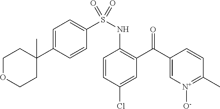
C1=C(C2(C)CCOCC2)C=CC(S(NC2=C(C(C3=C[N+]([O-])=C(C)C=C3)=O)C=C(Cl)C=C2)(=O)=O)=C1
